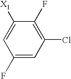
C1(F)=CC(Cl)=C(F)C([X1])=C1
